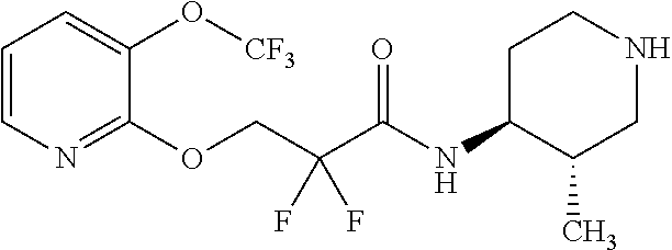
C1=CN=C(OCC(C(NC2C(C)CNCC2)=O)(F)F)C(O[CF3])=C1
